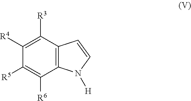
C12=C(C([R3])=C([R4])C([R5])=C1[R6])C=CN2[H]
